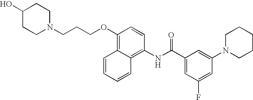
C1CCN(C2=CC(C(NC3=C4C=CC=CC4=C(OCCCN4CCC(O)CC4)C=C3)=O)=CC(F)=C2)CC1
